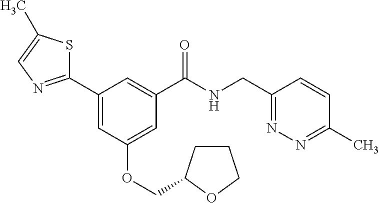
C1(C2=NC=C(C)S2)=CC(OCC2CCCO2)=CC(C(NCC2=NN=C(C)C=C2)=O)=C1
